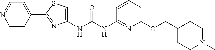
N(C(NC1=NC(OCC2CCN(C)CC2)=CC=C1)=O)C1=CSC(C2=CC=NC=C2)=N1
